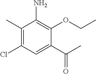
C1(C)=C(Cl)C=C(C(C)=O)C(OCC)=C1N
